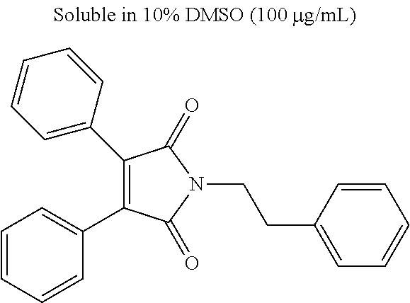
C1(C2=CC=CC=C2)=C(C2=CC=CC=C2)C(=O)N(CCC2=CC=CC=C2)C1=O
